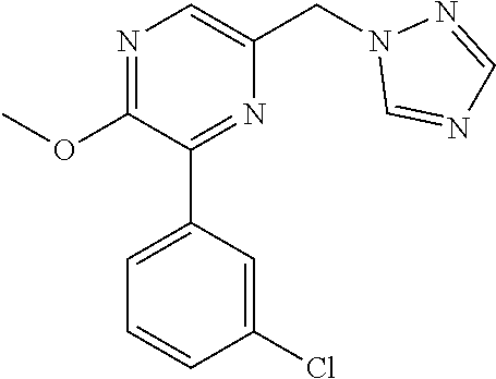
N1=C(OC)C(C2=CC=CC(Cl)=C2)=NC(CN2C=NC=N2)=C1
